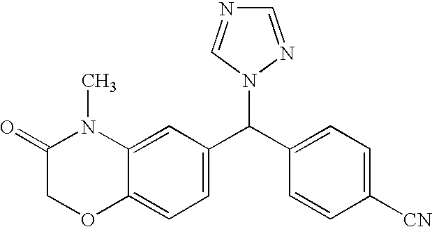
C1(C(C2=CC=C([CN])C=C2)N2N=CN=C2)=CC=C2C(=C1)N(C)C(=O)CO2
